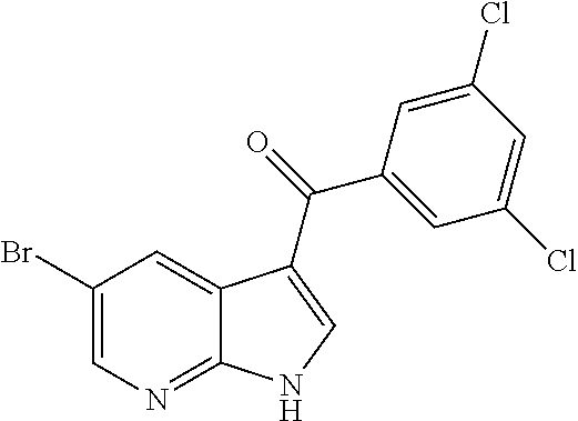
C1(Br)=CN=C2C(=C1)C(C(=O)C1=CC(Cl)=CC(Cl)=C1)=CN2
